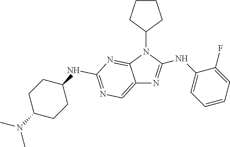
C12=CN=C(NC3CCC(N(C)C)CC3)N=C1N(C1CCCC1)C(NC1=CC=CC=C1F)=N2
